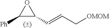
C1([Ph])C(C=CC[OMOM])O1
